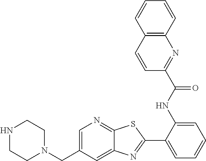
N1CCN(CC2=CN=C3C(=C2)N=C(C2=CC=CC=C2NC(C2=NC4=C(C=C2)C=CC=C4)=O)S3)CC1
